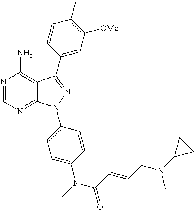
N1=CN=C2C(=C1N)C(C1=CC([OMe])=C(C)C=C1)=NN2C1=CC=C(N(C)C(C=CCN(C2CC2)C)=O)C=C1
